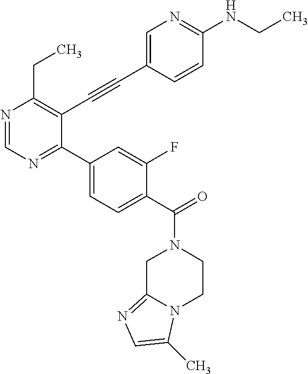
N1=CN=C(C2=CC=C(C(=O)N3CC4=NC=C(C)N4CC3)C(F)=C2)C(C#CC2=CN=C(NCC)C=C2)=C1CC
